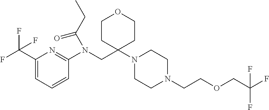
C1(C(F)(F)F)=CC=CC(N(CC2(N3CCN(CCOCC(F)(F)F)CC3)CCOCC2)C(CC)=O)=N1
